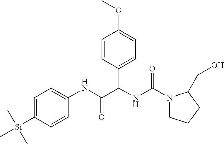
N1(C(NC(C(NC2=CC=C([Si](C)(C)C)C=C2)=O)C2=CC=C(OC)C=C2)=O)CCCC1CO
